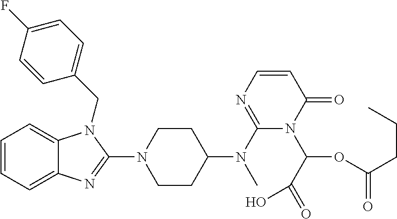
C1=CC=C2C(=C1)N(CC1=CC=C(F)C=C1)C(N1CCC(N(C3=NC=CC(=O)N3C(OC(CCC)=O)C(=O)O)C)CC1)=N2
